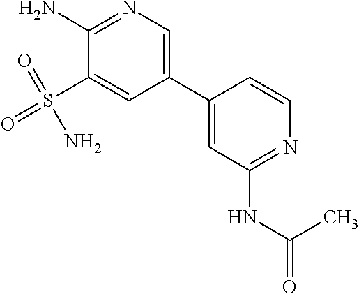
C1(N)=NC=C(C2=CC(NC(=O)C)=NC=C2)C=C1S(=O)(=O)N
